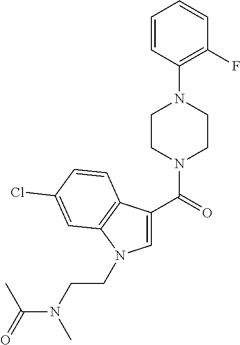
C1=C(C(=O)N2CCN(C3=C(F)C=CC=C3)CC2)C2=C(N1CCN(C)C(=O)C)C=C(Cl)C=C2
